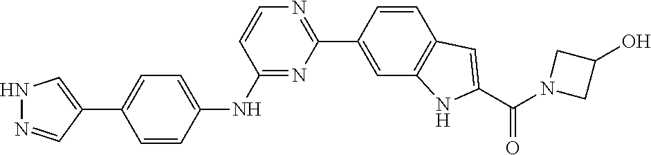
N1=C(NC2=CC=C(C3=CNN=C3)C=C2)C=CN=C1C1=CC2=C(C=C1)C=C(C(N1CC(O)C1)=O)N2
